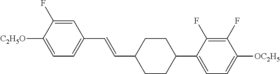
C1=C(F)C([C2H5O])=CC=C1C=CC1CCC(C2=CC=C([OC2H5])C(F)=C2F)CC1
